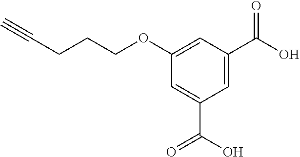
C1=C(C(O)=O)C=C(OCCCC#C)C=C1C(O)=O
